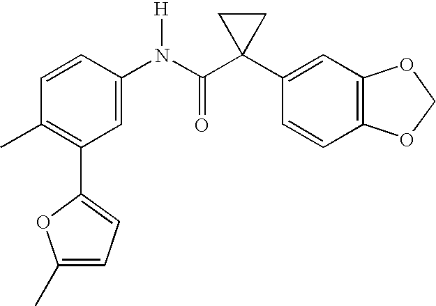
C1(N(C(C2(C3=CC4=C(C=C3)OCO4)CC2)=O)[H])=CC(C2=CC=C(C)O2)=C(C)C=C1
